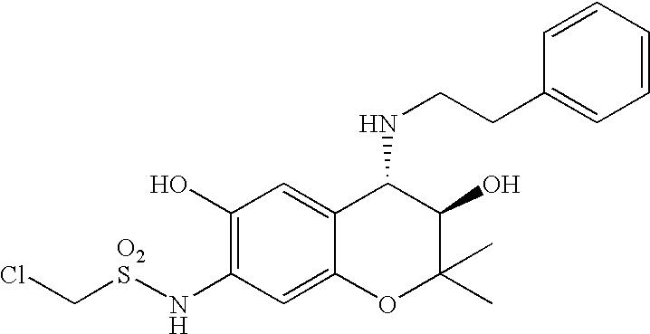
C1(O)=C(N[O2S]CCl)C=C2C(=C1)C(NCCC1=CC=CC=C1)C(O)C(C)(C)O2
